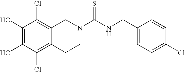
C1(O)=C(O)C(Cl)=C2C(=C1Cl)CN(C(NCC1=CC=C(Cl)C=C1)=S)CC2
